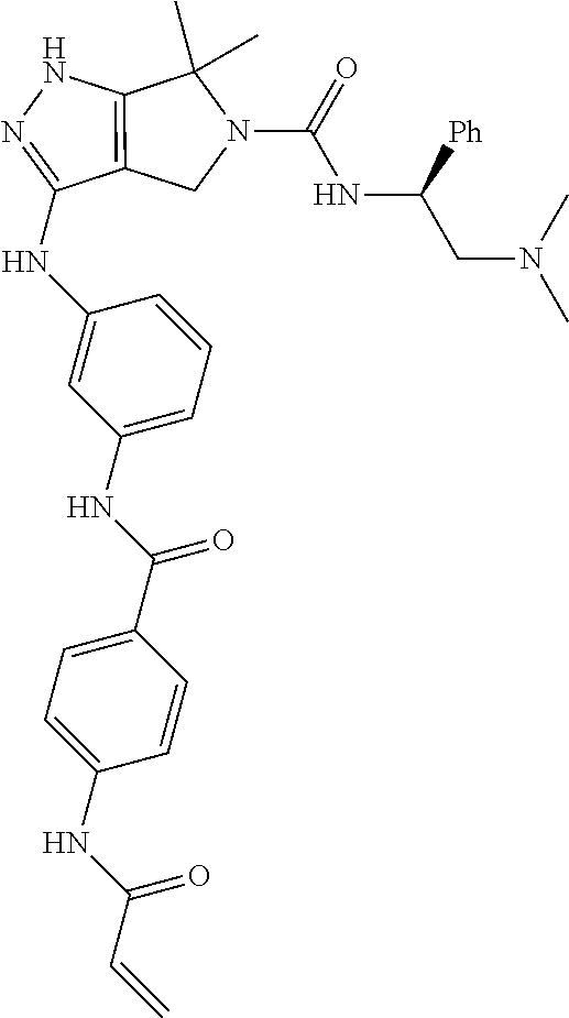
N1=C(NC2=CC(NC(C3=CC=C(NC(C=C)=O)C=C3)=O)=CC=C2)C2=C(N1)C(C)(C)N(C(NC(CN(C)C)[Ph])=O)C2
